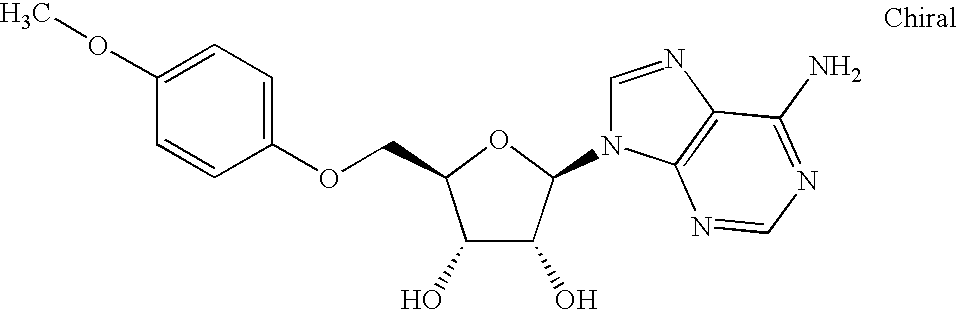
C1(O)C(O)C(N2C=NC3=C2N=CN=C3N)OC1COC1=CC=C(OC)C=C1
